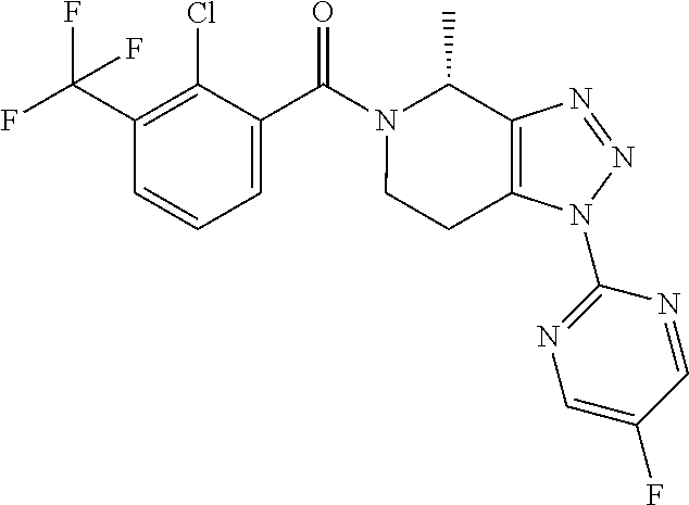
C1(C(F)(F)F)=C(Cl)C(C(N2C(C)C3=C(N(C4=NC=C(F)C=N4)N=N3)CC2)=O)=CC=C1
